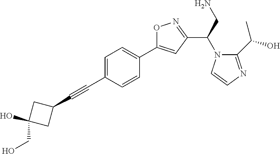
C1=C(C#CC2CC(CO)(O)C2)C=CC(C2=CC(C(N3C(C(O)C)=NC=C3)CN)=NO2)=C1
